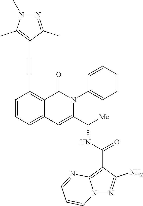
C1=CC=C2C(=C1C#CC1=C(C)N(C)N=C1C)C(=O)N(C1=CC=CC=C1)C(C([Me])NC(C1=C3N(N=C1N)C=CC=N3)=O)=C2
